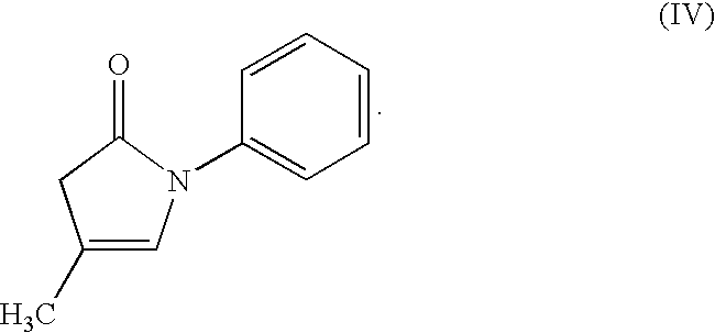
C1(C)=CN(C2=CC=CC=C2)C(=O)C1
